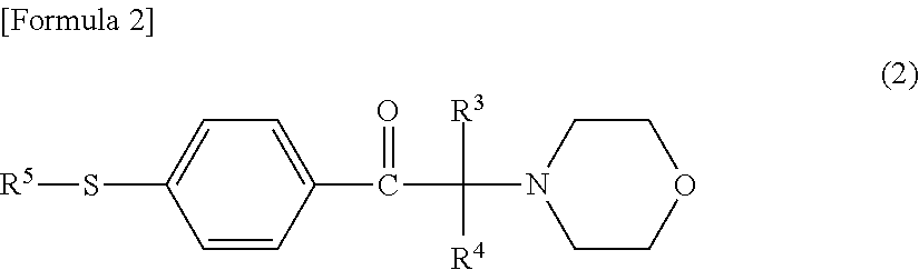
S([R5])C1=CC=C(C(=O)C([R3])([R4])N2CCOCC2)C=C1
